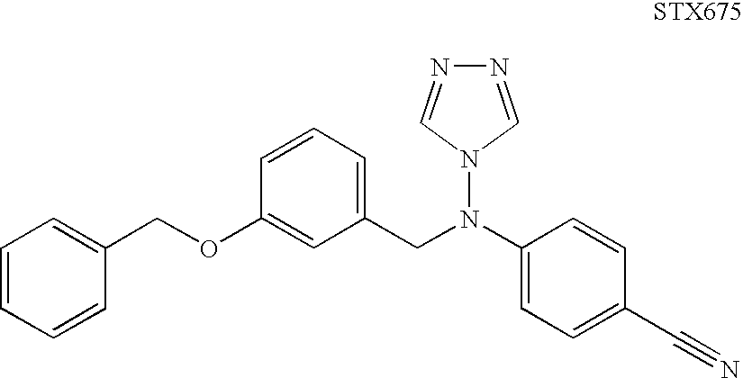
C1=C(C#N)C=CC(N(CC2=CC=CC(OCC3=CC=CC=C3)=C2)N2C=NN=C2)=C1
